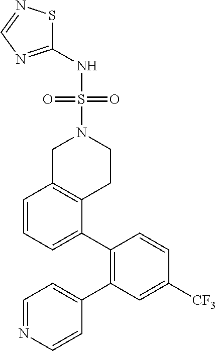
C1=NC=CC(C2=C(C3=CC=CC4=C3CCN(S(=O)(=O)NC3=NC=NS3)C4)C=CC([CF3])=C2)=C1
